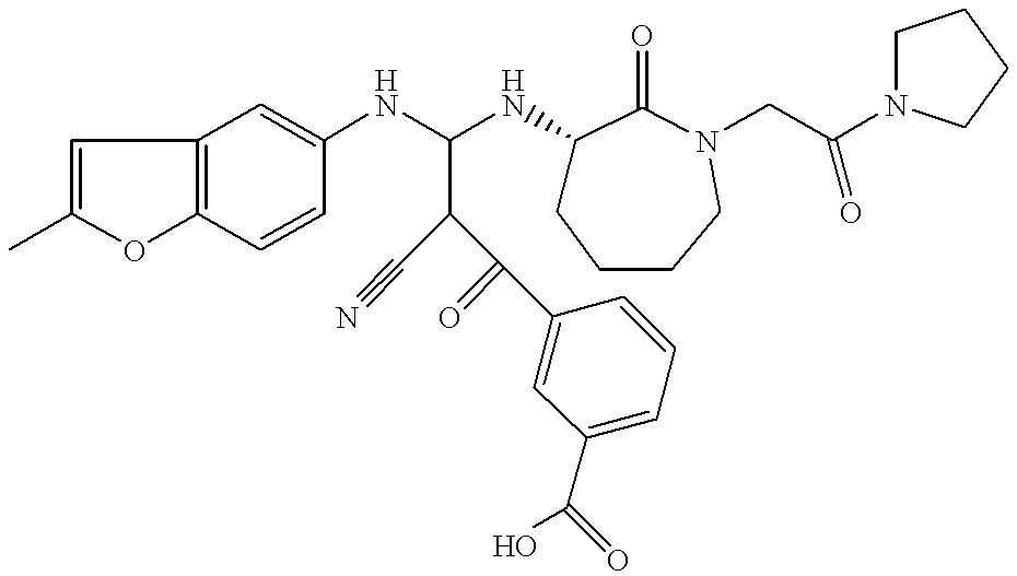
C1=C(C)OC2=C1C=C(NC(NC1CCCCN(CC(N3CCCC3)=O)C1=O)C(C(=O)C1=CC(C(O)=O)=CC=C1)C#N)C=C2
